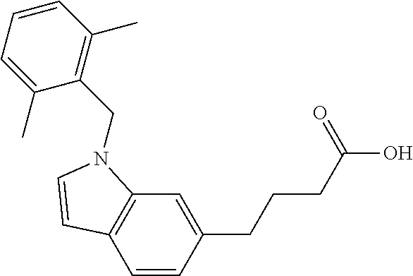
C1(CCCC(O)=O)=CC2=C(C=C1)C=CN2CC1=C(C)C=CC=C1C
